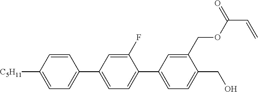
C1=CC([C5H11])=CC=C1C1=CC=C(C2=CC=C(CO)C(COC(C=C)=O)=C2)C(F)=C1
